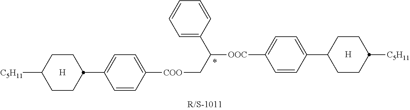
C1CC(C2=CC=C([COO]CC([OOC]C3=CC=C(C4CCC([C5H11])CC4)C=C3)C3=CC=CC=C3)C=C2)CCC1[C5H11].[H].[H]
